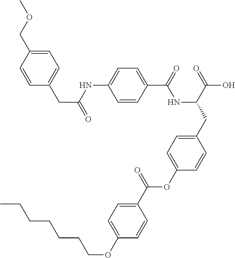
C1=CC(C(=O)NC(CC2=CC=C(OC(C3=CC=C(OCCCCCCC)C=C3)=O)C=C2)C(=O)O)=CC=C1NC(CC1=CC=C(COC)C=C1)=O
